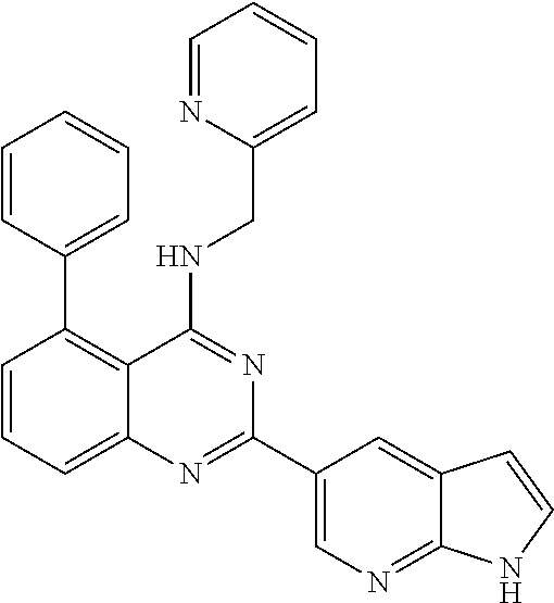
C1(C2=C3C(=CC=C2)N=C(C2=CN=C4C(=C2)C=CN4)N=C3NCC2=CC=CC=N2)=CC=CC=C1
